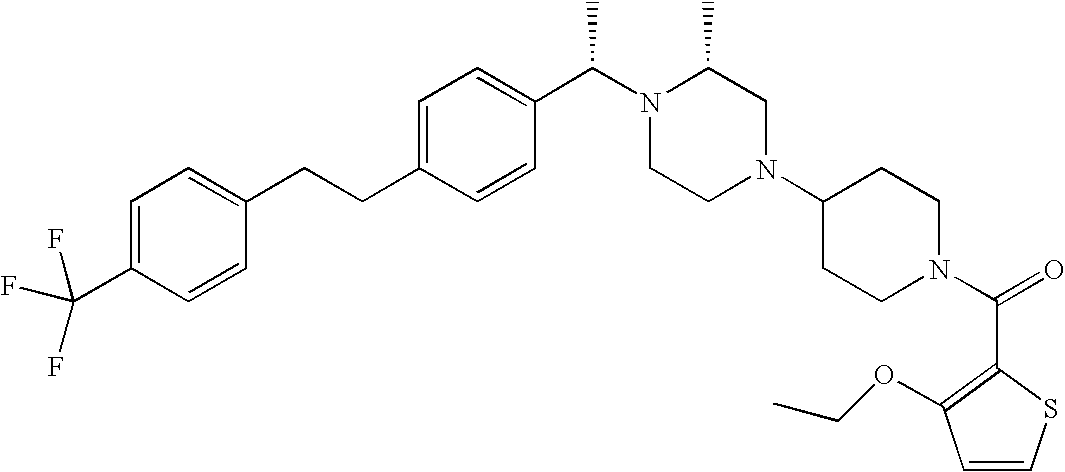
C(C1=CC=C(C(N2CCN(C3CCN(C(=O)C4=C(OCC)C=CS4)CC3)CC2C)C)C=C1)CC1=CC=C(C(F)(F)F)C=C1
